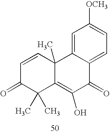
C1=CC2(C)C(=C(O)C(=O)C3=CC=C([OCH3])C=C23)C(C)(C)C1=O
